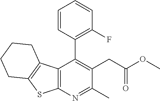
C12=C(N=C(C)C(CC(OC)=O)=C1C1=C(F)C=CC=C1)SC1=C2CCCC1
